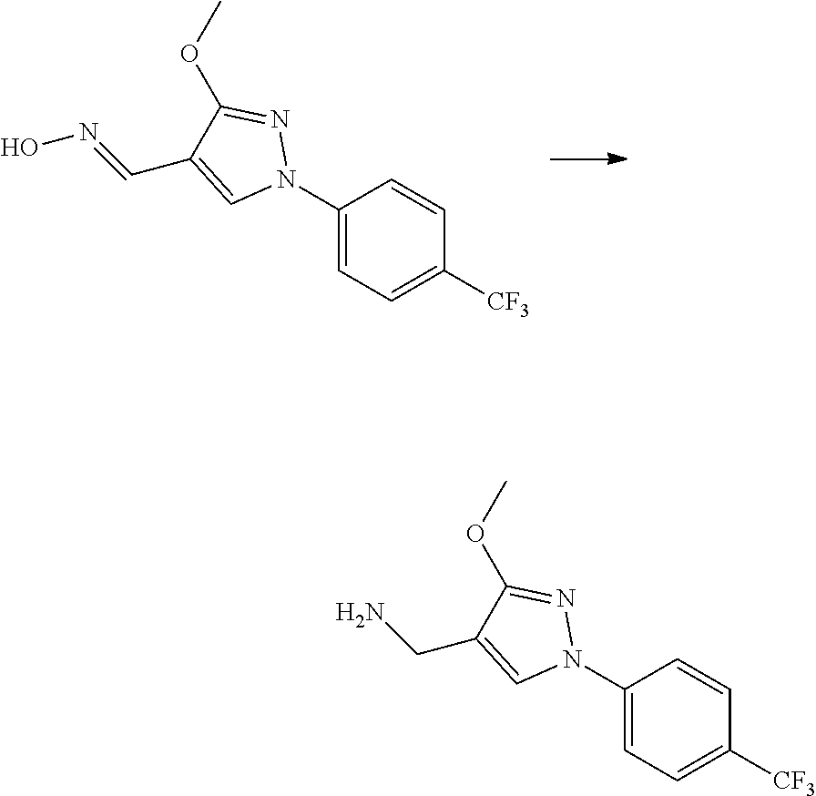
C1(N2N=C(OC)C(C=NO)=C2)=CC=C([CF3])C=C1.C1(N2N=C(OC)C(CN)=C2)=CC=C([CF3])C=C1
